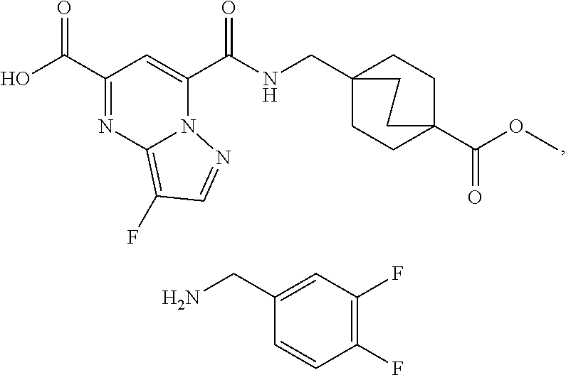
C1(C(O)=O)=NC2=C(F)C=NN2C(C(NCC23CCC(C(OC)=O)(CC2)CC3)=O)=C1.C1(CN)=CC(F)=C(F)C=C1
